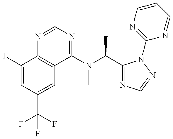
C1(I)=CC(C(F)(F)F)=CC2=C1N=CN=C2N(C)C(C)C1=NC=NN1C1=NC=CC=N1
